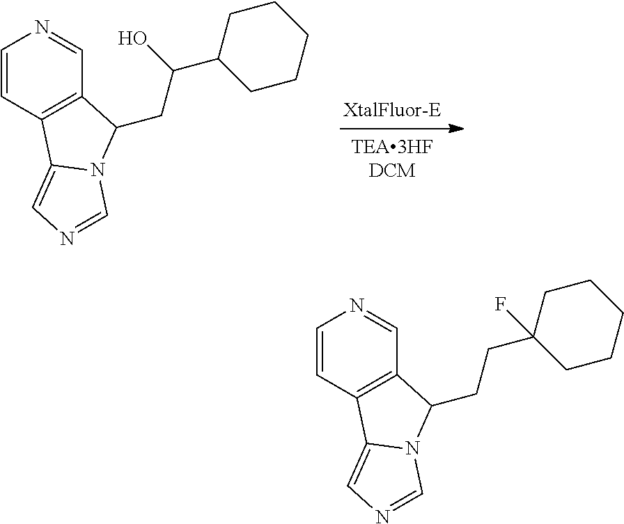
C1=CC2=C(C=N1)C(CCC1(F)CCCCC1)N1C2=CN=C1.C1=CC2=C(C=N1)C(CC(C1CCCCC1)O)N1C2=CN=C1.[XtalFluor-E].[TEA3HFDCM]
